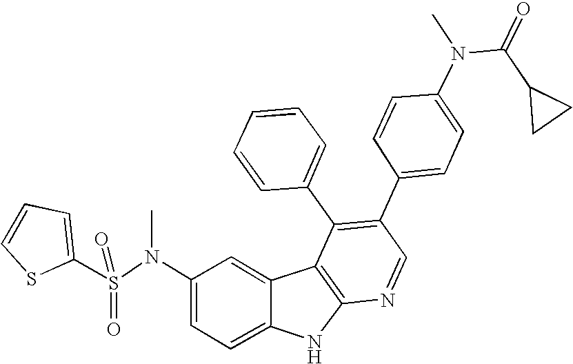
N(C1=CC=C2C(=C1)C1=C(N2)N=CC(C2=CC=C(N(C(C3CC3)=O)C)C=C2)=C1C1=CC=CC=C1)(S(C1=CC=CS1)(=O)=O)C
